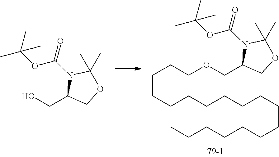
C(CCCCCCCCCCCCC)CCCCOCC1COC(C)(C)N1C(OC(C)(C)C)=O.OCC1COC(C)(C)N1C(OC(C)(C)C)=O
